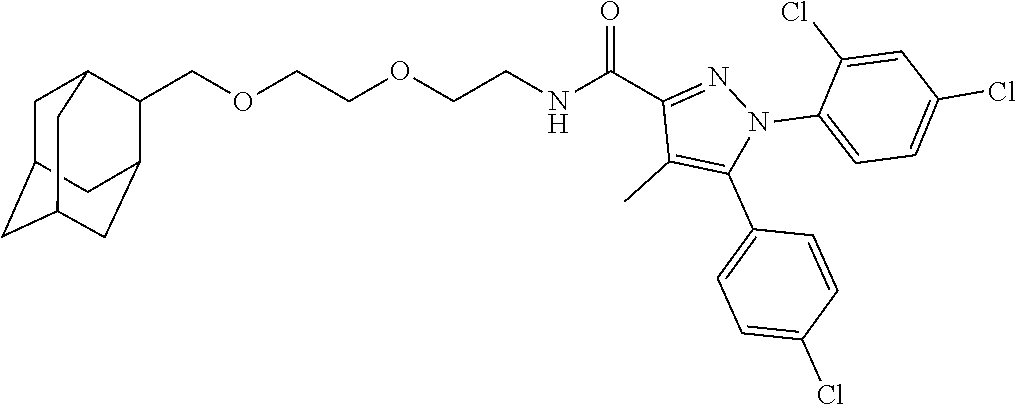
C(OCCOCCNC(C1=NN(C2=CC=C(Cl)C=C2Cl)C(C2=CC=C(Cl)C=C2)=C1C)=O)C1C2CC3CC(CC1C3)C2
